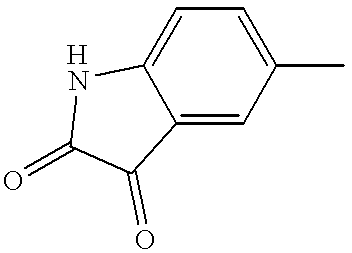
C12=CC=C(C)C=C1C(=O)C(=O)N2
